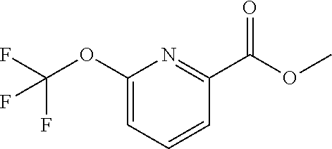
C1(OC(F)(F)F)=CC=CC(C(OC)=O)=N1
